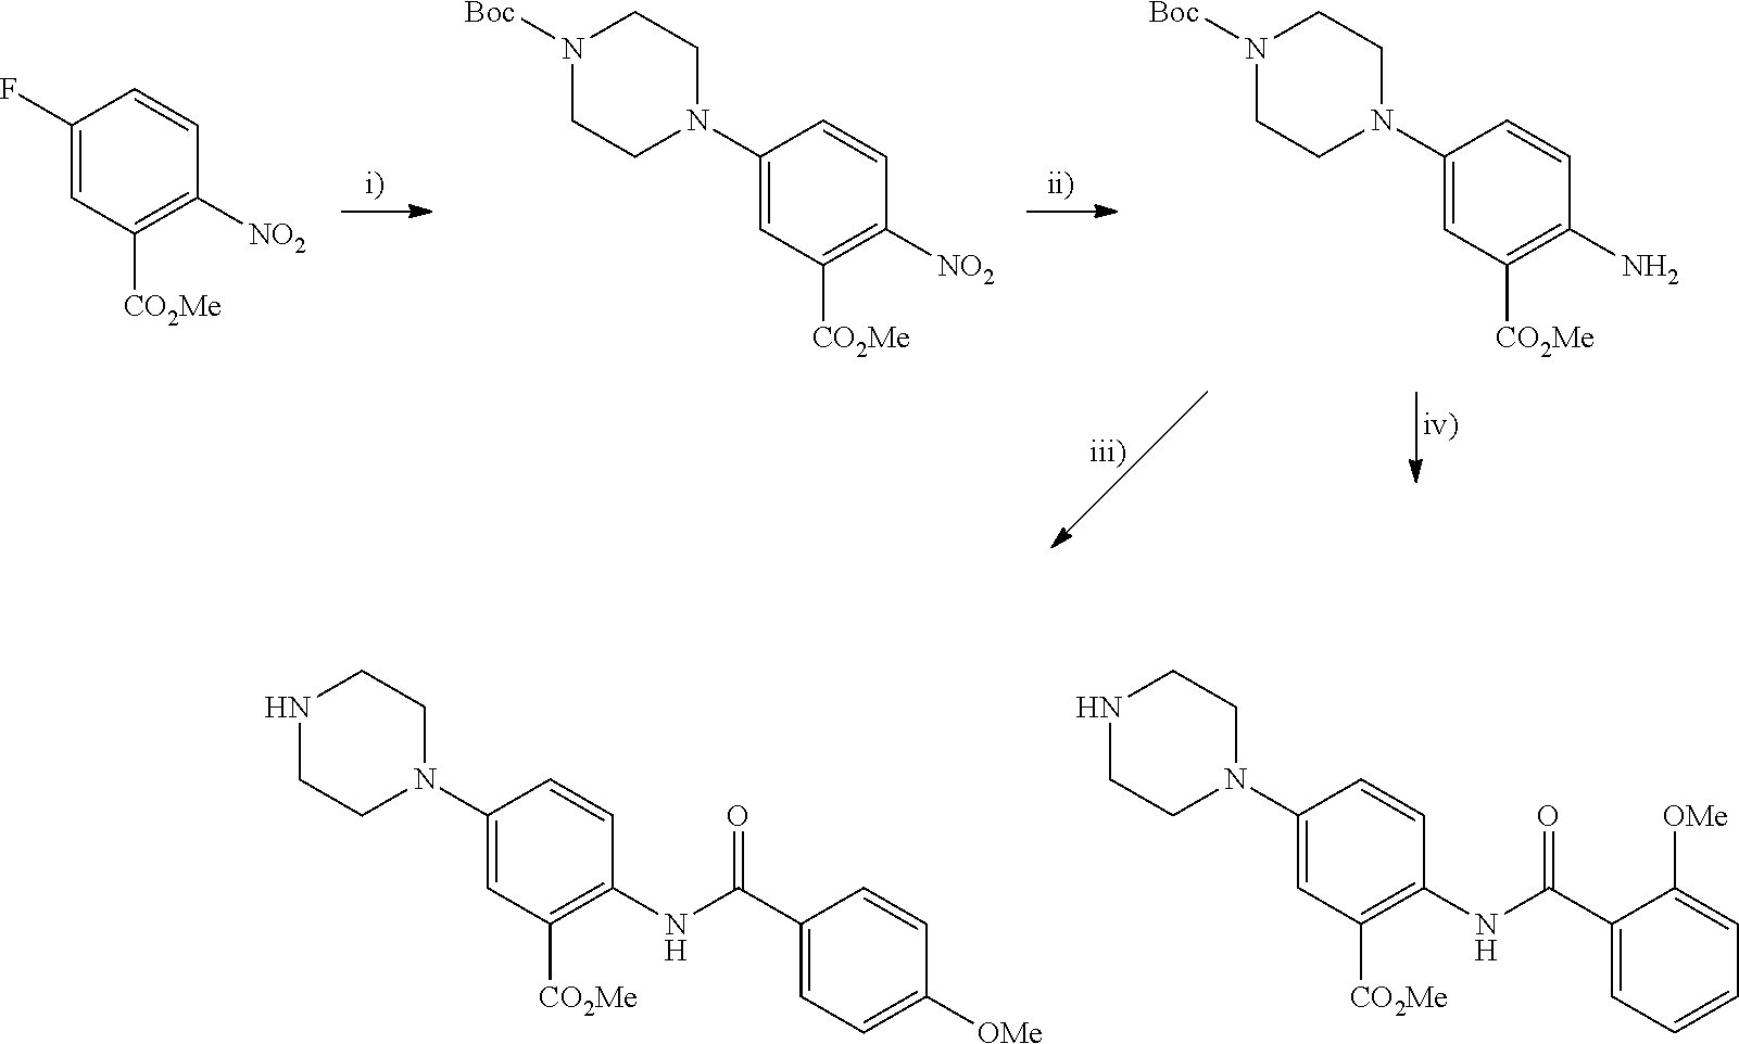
FC1=CC([CO2Me])=C([NO2])C=C1.N1(C2=CC([CO2Me])=C([NO2])C=C2)CCN([Boc])CC1.N1(C2=CC([CO2Me])=C(N)C=C2)CCN([Boc])CC1.N1(C2=CC([CO2Me])=C(NC(C3=CC=C([OMe])C=C3)=O)C=C2)CCNCC1.N1(C2=CC([CO2Me])=C(NC(C3=CC=CC=C3[OMe])=O)C=C2)CCNCC1
